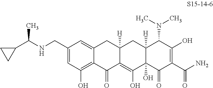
C12=CC(CNC(C3CC3)C)=CC(O)=C1C(=O)C1=C(O)C3(O)C([H])(CC1([H])C2)C(N(C)C)C(O)=C(C(N)=O)C3=O
